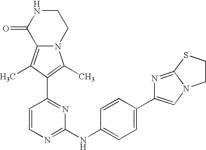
N12C(=C(C)C(C3=NC(NC4=CC=C(C5=CN6C(=N5)SCC6)C=C4)=NC=C3)=C1C)C(=O)NCC2
